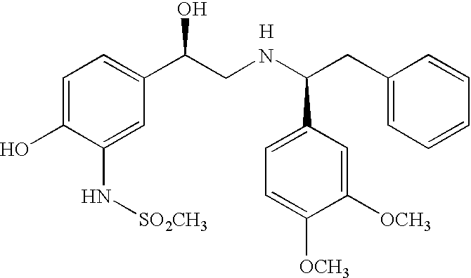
C1=C(O)C(N[SO2CH3])=CC(C(CNC(CC2=CC=CC=C2)C2=CC=C([OCH3])C([OCH3])=C2)O)=C1.[H]
